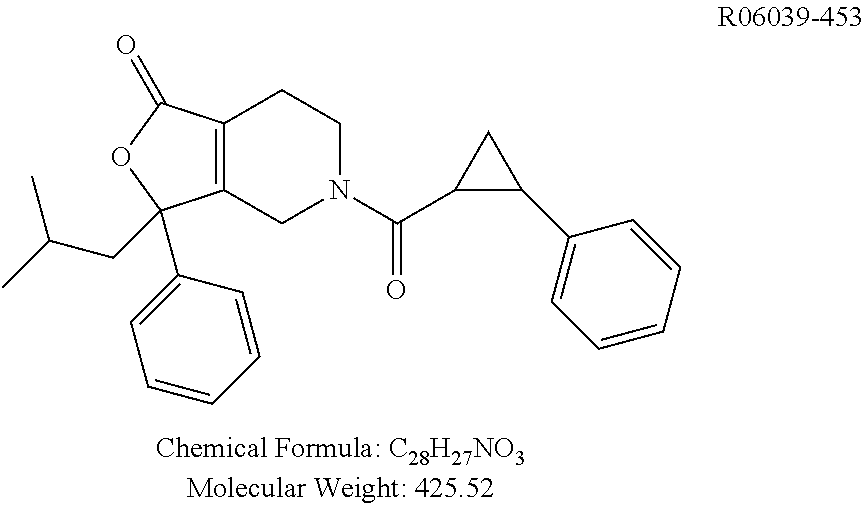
C12=C(CN(C(C3CC3C3=CC=CC=C3)=O)CC1)C(CC(C)C)(C1=CC=CC=C1)OC2=O
